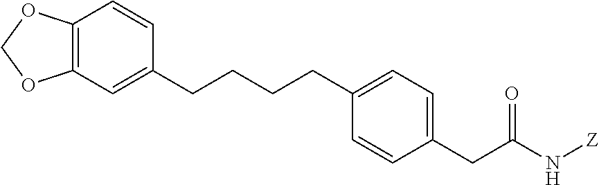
C(CCCC1=CC=C(CC(N[Z])=O)C=C1)C1=CC2=C(C=C1)OCO2
